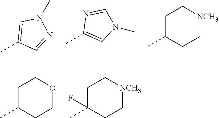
CC1=CN(C)N=C1.CC1=CN(C)C=N1.CC1CC[NCH3]CC1.CC1CCOCC1.CC1(F)CC[NCH3]CC1
